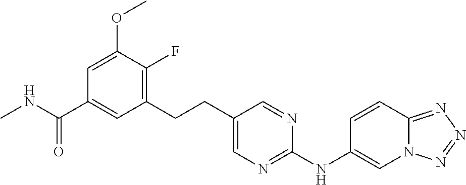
C1=C(OC)C(F)=C(CCC2=CN=C(NC3=CN4C(=NN=N4)C=C3)N=C2)C=C1C(NC)=O
